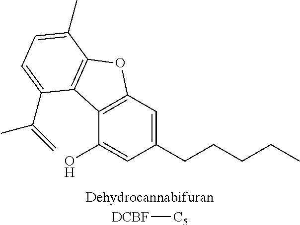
C12=C(C=C(CCCCC)C=C1O)OC1=C2C(C(=C)C)=CC=C1C.[DCBF][C5]
